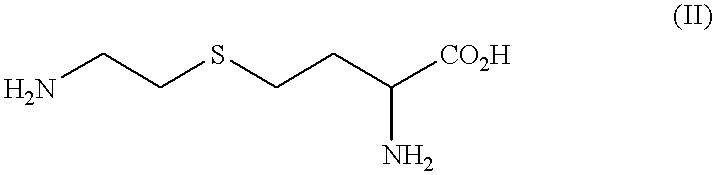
C(CSCCC([CO2H])N)N
